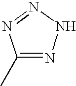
N1=C(C)N=NN1
